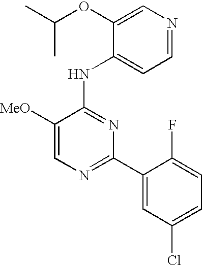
C1=C([MeO])C(NC2=CC=NC=C2OC(C)C)=NC(C2=CC(Cl)=CC=C2F)=N1
